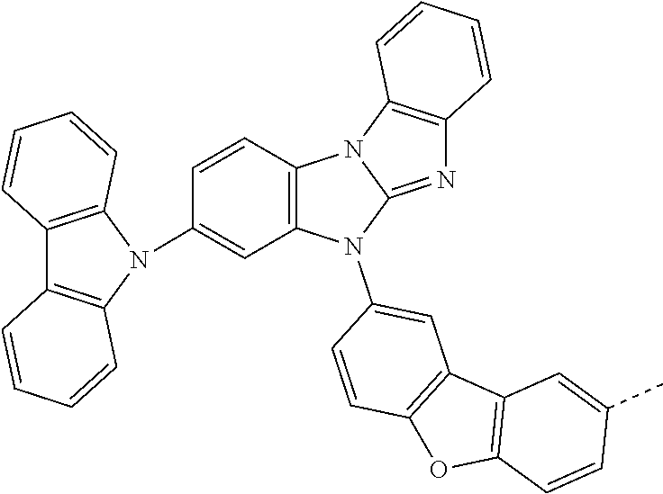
C12=C(C=CC(N3C4=C(C5=C3C=CC=C5)C=CC=C4)=C1)N1C(=NC3=C1C=CC=C3)N2C1=CC2=C(C=C1)OC1=C2C=C(C)C=C1
